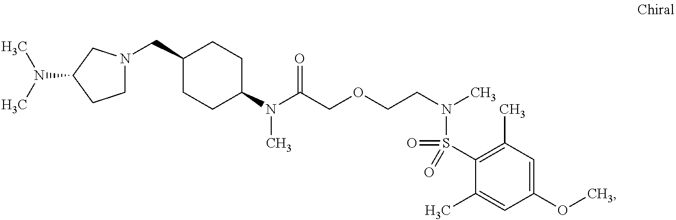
C1(N(C(COCCN(C)S(C2=C(C)C=C(OC)C=C2C)(=O)=O)=O)C)CCC(CN2CCC(N(C)C)C2)CC1
